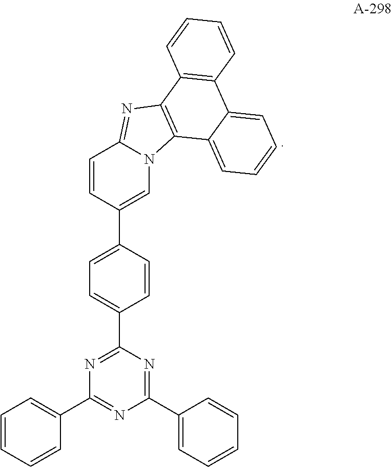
C1=CC=CC(C2=NC(C3=CC=CC=C3)=NC(C3=CC=C(C4=CN5C(=NC6=C5C5=CC=CC=C5C5=C6C=CC=C5)C=C4)C=C3)=N2)=C1
